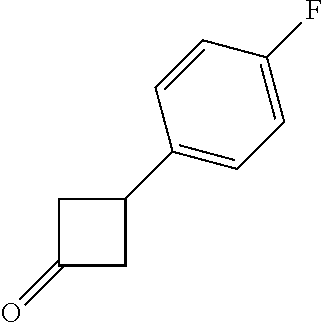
C1(=O)CC(C2=CC=C(F)C=C2)C1
